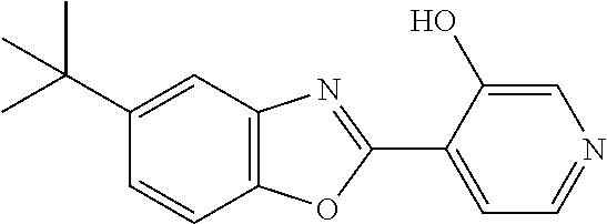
C1(C(C)(C)C)=CC2=C(C=C1)OC(C1=CC=NC=C1O)=N2
